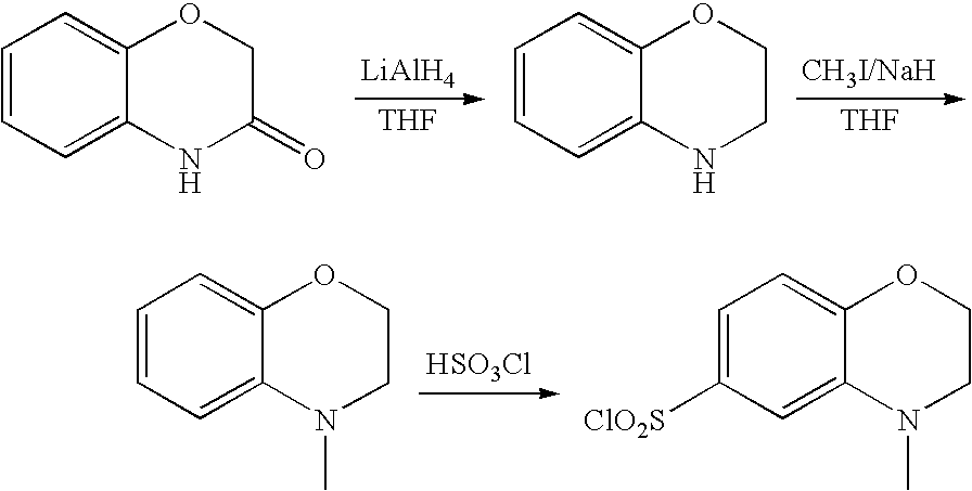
[HSO3Cl].C1=CC=C2C(=C1)OCCN2C.C1=C([ClO2S])C=C2C(=C1)OCCN2C.C1=CC=C2C(=C1)OCC(=O)N2.[CH3I/NaH].[THF].C1=CC=C2C(=C1)OCCN2.[LiAlH4].[THF]
